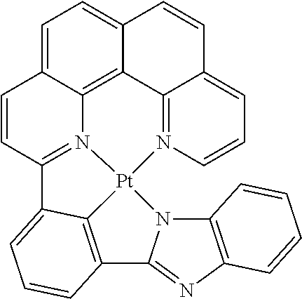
C1=C2C3=C4C(=C1)C=CC1=CC=CN(=C41)[Pt]14N3=C(C=C2)C2=CC=CC(=C12)C1=NC2=C(N14)C=CC=C2
